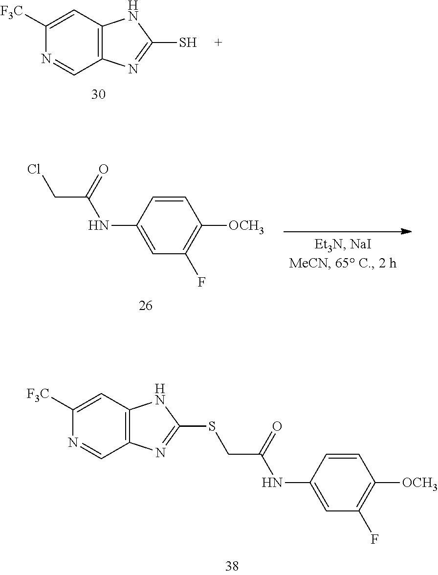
C1([F3C])=CC2=C(C=N1)N=C(SCC(NC1=CC(F)=C([OCH3])C=C1)=O)N2.C1([F3C])=CC2=C(C=N1)N=C(S)N2.C1=CC([OCH3])=C(F)C=C1NC(CCl)=O
